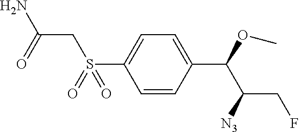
C1=CC(C(OC)C([N3])CF)=CC=C1S(CC(=O)N)(=O)=O
